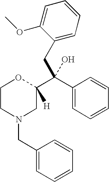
C1CN(CC2=CC=CC=C2)CC(C(C2=CC=CC=C2)(CC2=CC=CC=C2OC)O)([H])O1
